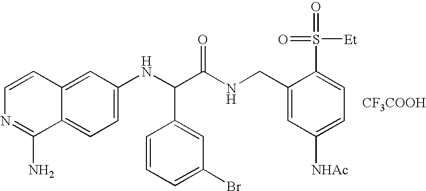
C1=C(NC(C(NCC2=CC([NHAc])=CC=C2S([Et])(=O)=O)=O)C2=CC(Br)=CC=C2)C=C2C(=C1)C(N)=NC=C2.[CF3COOH]
